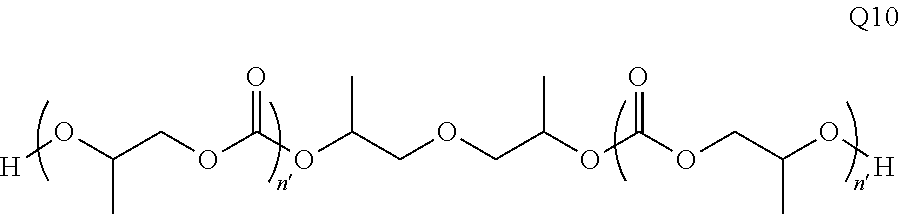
[H]OC(COC(OC(COCC(OC(OCC(O[H])C)=O)C)C)=O)C
